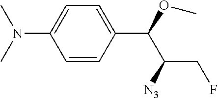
C1=CC(C(OC)C([N3])CF)=CC=C1N(C)C
